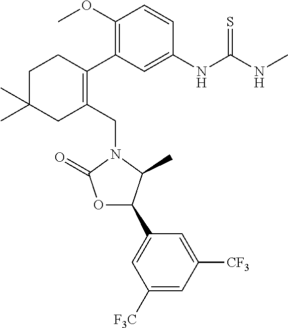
C1(CN2C(=O)OC(C3=CC([F3C])=CC([CF3])=C3)C2C)=C(C2=C(OC)C=CC(NC(NC)=S)=C2)CCC(C)(C)C1
